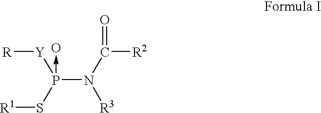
[R][Y]P(S[R1])(N(C(=O)[R2])[R3])->O
